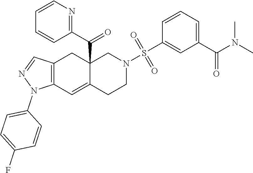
C12(C(C3=NC=CC=C3)=O)C(=CC3=C(C1)C=NN3C1=CC=C(F)C=C1)CCN(S(=O)(=O)C1=CC(C(N(C)C)=O)=CC=C1)C2
